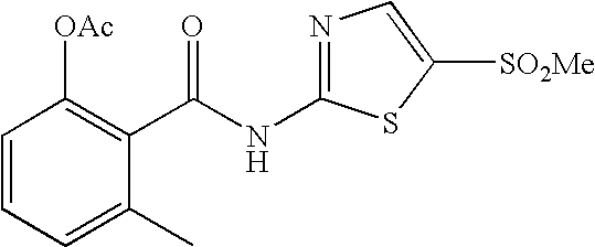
C1=CC=C(C)C(C(NC2=NC=C([SO2Me])S2)=O)=C1[OAc]
